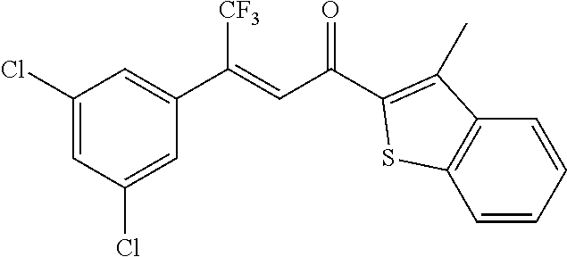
C1(Cl)=CC(Cl)=CC(C(=CC(=O)C2=C(C)C3=C(C=CC=C3)S2)[CF3])=C1
